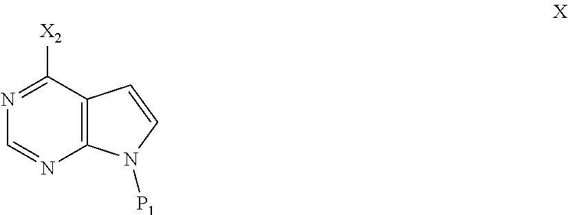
N1=C([X2])C2=C(N=C1)N([P1])C=C2
